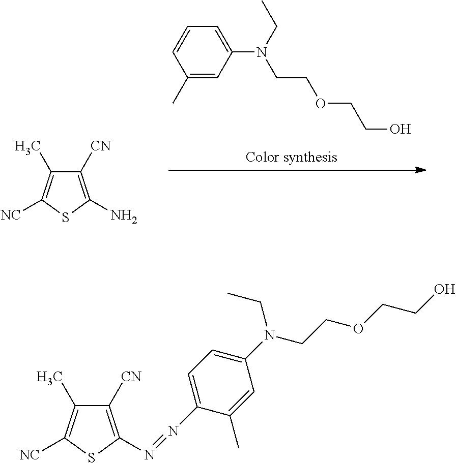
C1(C)=CC(N(CC)CCOCCO)=CC=C1.C1([CN])=C(N)SC([NC])=C1C.C1([CN])=C(N=NC2=CC=C(N(CC)CCOCCO)C=C2C)SC([NC])=C1C
